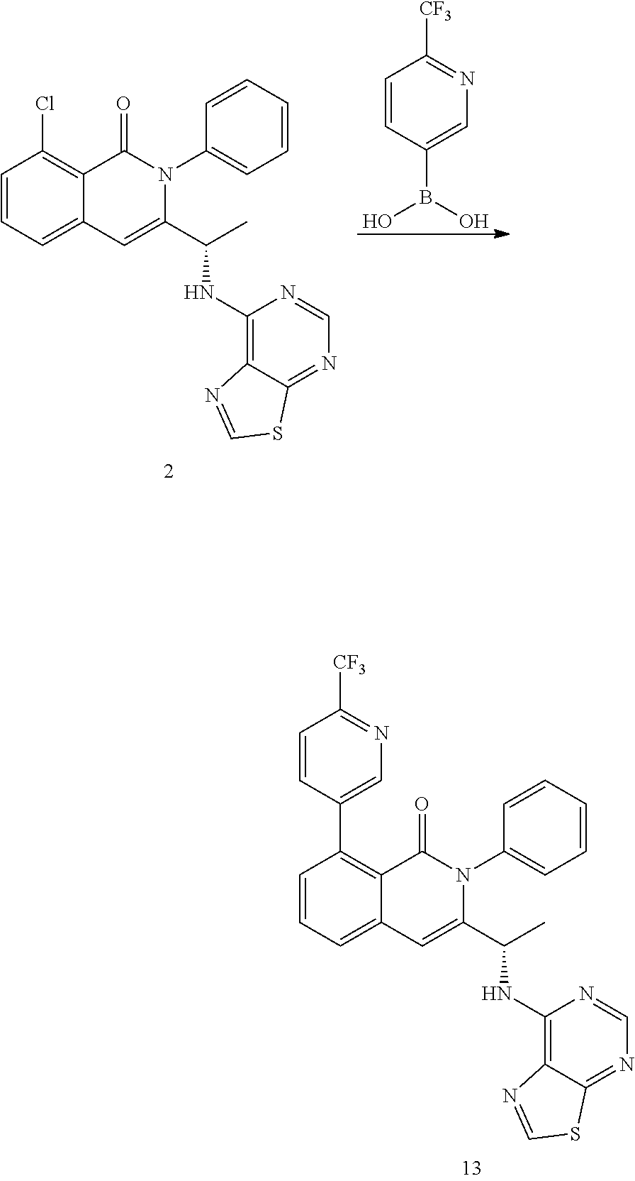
C1=CC=C2C(=C1C1=CN=C([CF3])C=C1)C(=O)N(C1=CC=CC=C1)C(C(C)NC1=C3C(=NC=N1)SC=N3)=C2.C1=CC=C2C(=C1Cl)C(=O)N(C1=CC=CC=C1)C(C(C)NC1=C3C(=NC=N1)SC=N3)=C2.C1=CC(B(O)O)=CN=C1[CF3]
